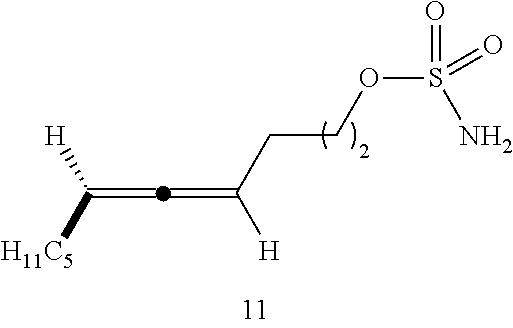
C(=C)([H])[H11C5].C(=C)(CCOS(=O)(=O)N)[H]
